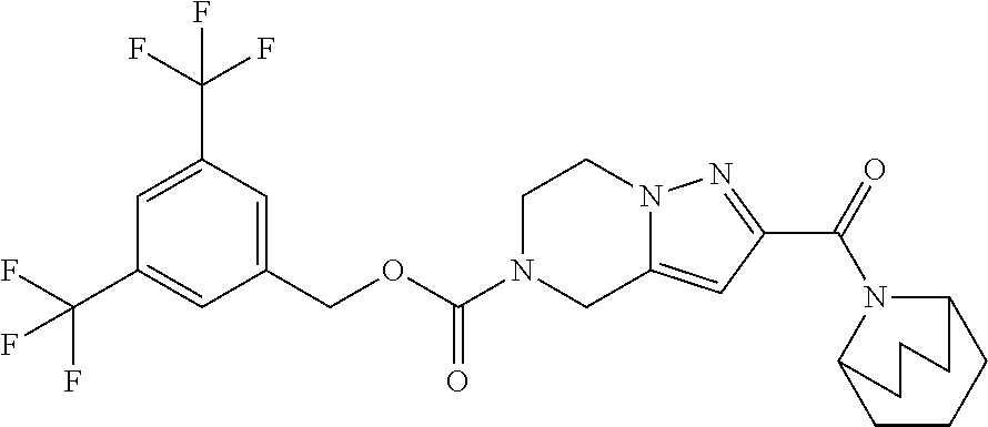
C1(COC(=O)N2CC3=CC(C(=O)N4C5CCCC4CCC5)=NN3CC2)=CC(C(F)(F)F)=CC(C(F)(F)F)=C1
